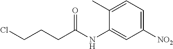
ClCCCC(NC1=CC([NO2])=CC=C1C)=O
